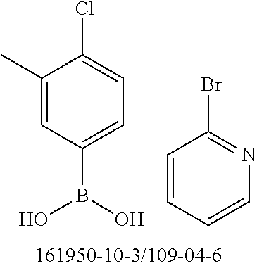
C1=C(C)C(Cl)=CC=C1B(O)O.C1=CC=CN=C1Br
